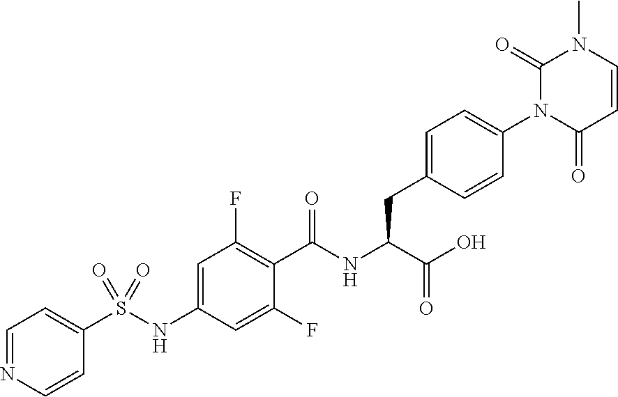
C1=CC(=O)N(C2=CC=C(CC(C(=O)O)NC(=O)C3=C(F)C=C(NS(C4=CC=NC=C4)(=O)=O)C=C3F)C=C2)C(=O)N1C
